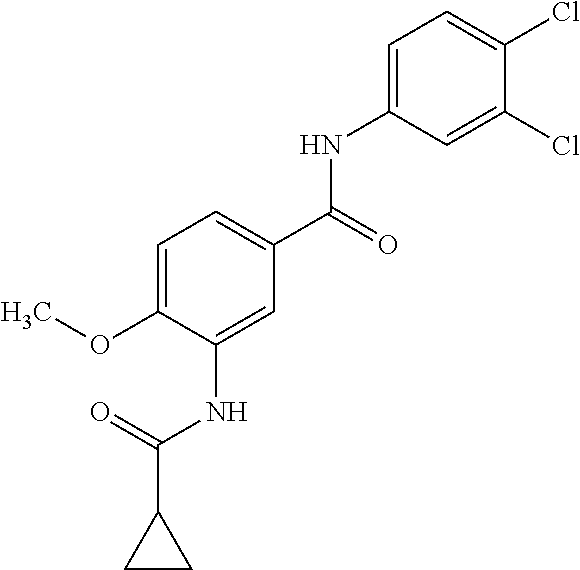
C1=C(NC(C2=CC=C(OC)C(NC(C3CC3)=O)=C2)=O)C=C(Cl)C(Cl)=C1
